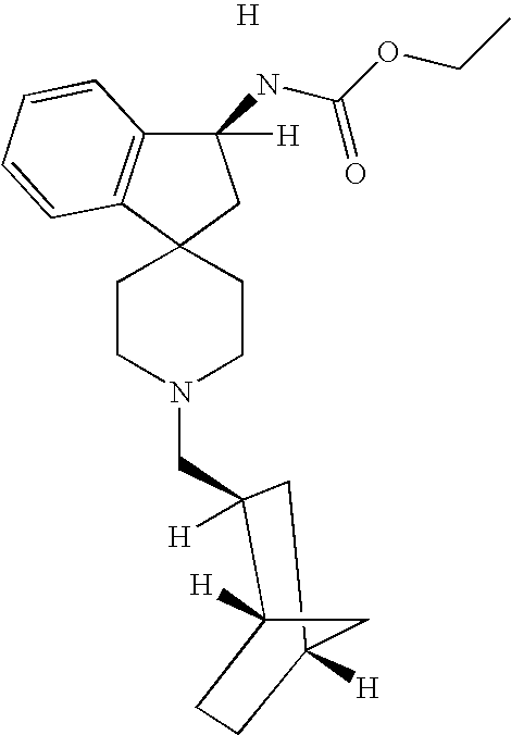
C12(CCN(CC3([H])C4([H])CCC([H])(C3)C4)CC1)CC(NC(=O)OCC)([H])C1=C2C=CC=C1.[H]
